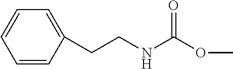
C1=CC(CCNC(OC)=O)=CC=C1
